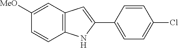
C12=C(C=C([MeO])C=C1)C=C(C1=CC=C(Cl)C=C1)N2
